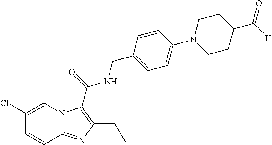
C1(Cl)=CN2C(=NC(CC)=C2C(=O)NCC2=CC=C(N3CCC(C([H])=O)CC3)C=C2)C=C1
